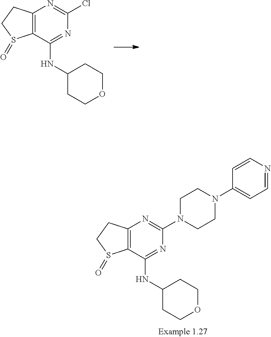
C12=C(C(NC3CCOCC3)=NC(Cl)=N1)S(=O)CC2.C12=C(C(NC3CCOCC3)=NC(N3CCN(C4=CC=NC=C4)CC3)=N1)S(=O)CC2
